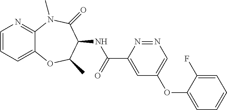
C1=CC=C2C(=N1)N(C)C(=O)C(NC(C1=CC(OC3=CC=CC=C3F)=CN=N1)=O)C(C)O2
